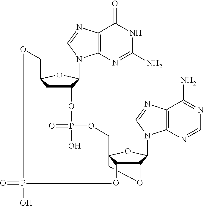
C1C2(COP(OC3CC(CO)OC3N3C4=C(C(=O)NC(N)=N4)N=C3)(=O)O)C(O)C(C(N3C4=C(C(N)=NC=N4)N=C3)O2)O1.O=PO
